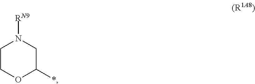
C1COC(*)CN1[RN9]
